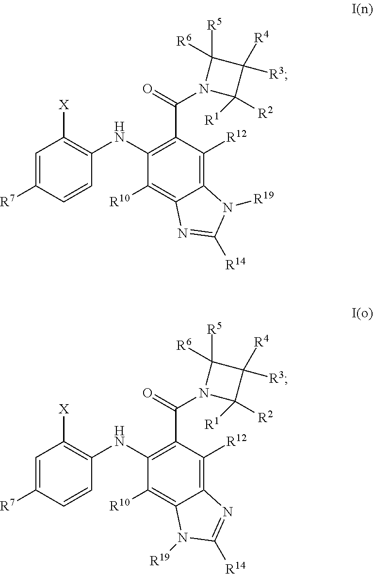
C1=C([R7])C=CC(NC2=C(C(=O)N3C([R2])([R1])C([R3])([R4])C3([R5])[R6])C([R12])=C3C(=C2[R10])N=C([R14])N3[R19])=C1[X].C1=C([R7])C=CC(NC2=C(C(=O)N3C([R2])([R1])C([R3])([R4])C3([R5])[R6])C([R12])=C3C(=C2[R10])N([R19])C([R14])=N3)=C1[X]
